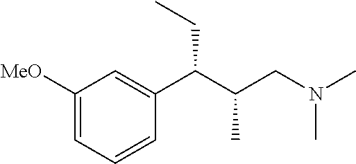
C1([MeO])=CC=CC(C(C(CN(C)C)C)CC)=C1
